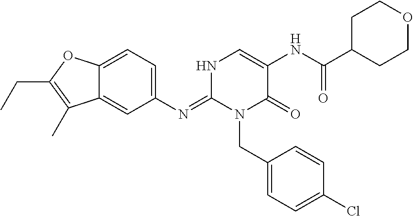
C1(N=C2NC=C(NC(C3CCOCC3)=O)C(=O)N2CC2=CC=C(Cl)C=C2)=CC=C2C(=C1)C(C)=C(CC)O2
